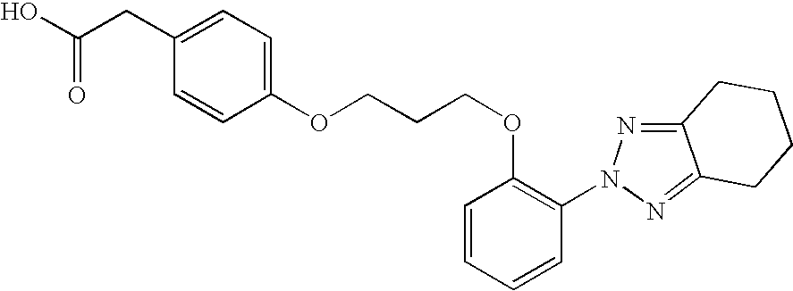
OC(=O)CC1=CC=C(OCCCOC2=C(N3N=C4C(=N3)CCCC4)C=CC=C2)C=C1
